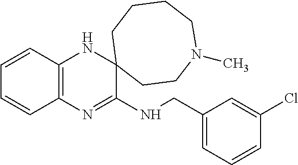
C12=C(N=C(NCC3=CC=CC(Cl)=C3)C3(N1)CCN(C)CCCC3)C=CC=C2
